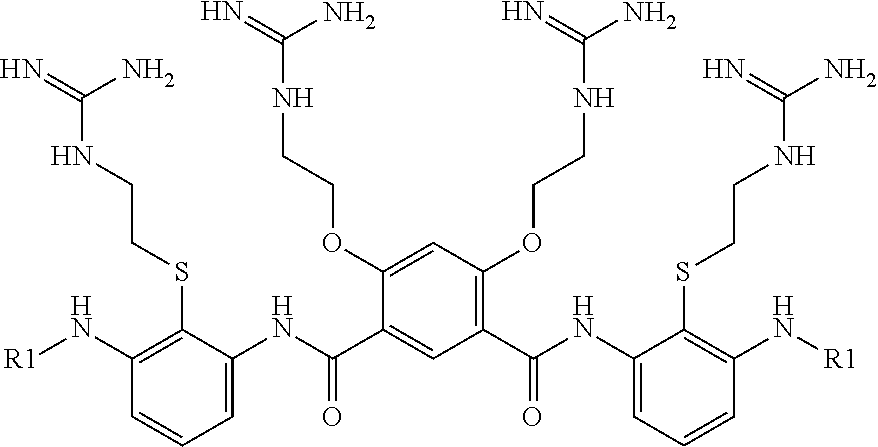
C(NCCSC1=C(N[R1])C=CC=C1NC(C1=CC(C(NC2=CC=CC(N[R1])=C2SCCNC(N)=N)=O)=C(OCCNC(N)=N)C=C1OCCNC(N)=N)=O)(=N)N
